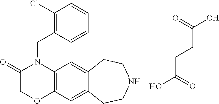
C(CCC(=O)O)(=O)O.C12=C(C=C3C(=C1)CCNCC3)OCC(=O)N2CC1=C(Cl)C=CC=C1
